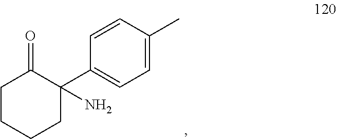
C1=C(C)C=CC(C2(N)C(=O)CCCC2)=C1
